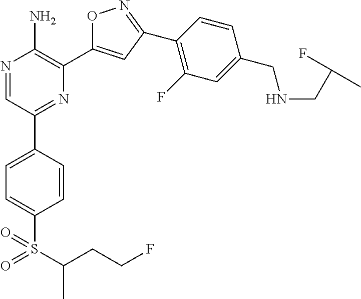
N1=CC(C2=CC=C(S(C(CCF)C)(=O)=O)C=C2)=NC(C2=CC(C3=C(F)C=C(CNCC(F)C)C=C3)=NO2)=C1N
